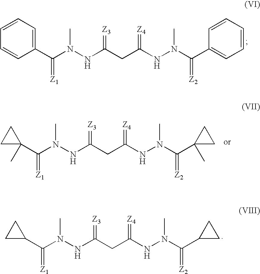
C1(C(N(NC(CC(NN(C(C2=CC=CC=C2)=[Z2])C)=[Z4])=[Z3])C)=[Z1])=CC=CC=C1.C1(C(N(NC(CC(NN(C(C2CC2)=[Z2])C)=[Z4])=[Z3])C)=[Z1])CC1.C1(C(N(NC(CC(NN(C(C2(C)CC2)=[Z2])C)=[Z4])=[Z3])C)=[Z1])(C)CC1
